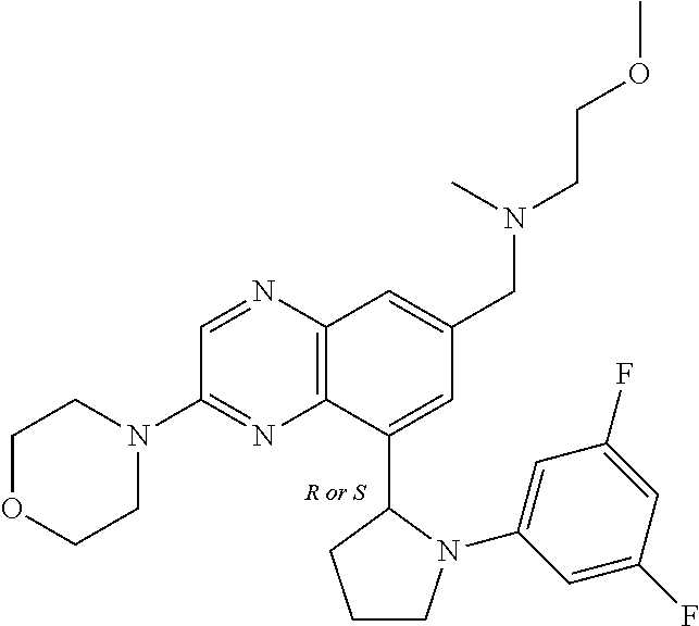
C12=C(N=CC(N3CCOCC3)=N1)C=C(CN(CCOC)C)C=C2C1CCCN1C1=CC(F)=CC(F)=C1
